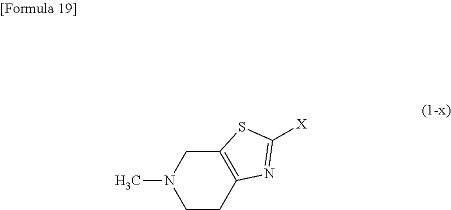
C1N(C)CCC2=C1SC([X])=N2
